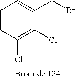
C1=CC(Cl)=C(Cl)C(CBr)=C1
